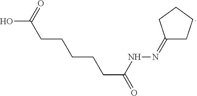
C(C(=O)NN=C1CCCC1)CCCCC(O)=O
